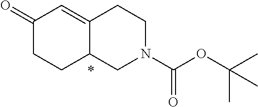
C1(=O)CCC2C(=C1)CCN(C(OC(C)(C)C)=O)C2
